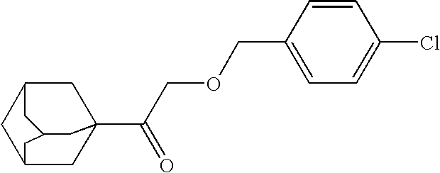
C1C2CC3(C(COCC4=CC=C(Cl)C=C4)=O)CC1CC(C3)C2
